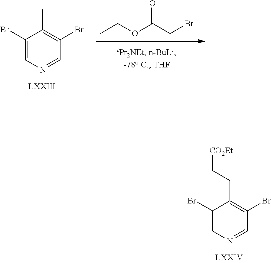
BrC1=CN=CC(Br)=C1CC[CO2Et].CCOC(CBr)=O.BrC1=CN=CC(Br)=C1C
